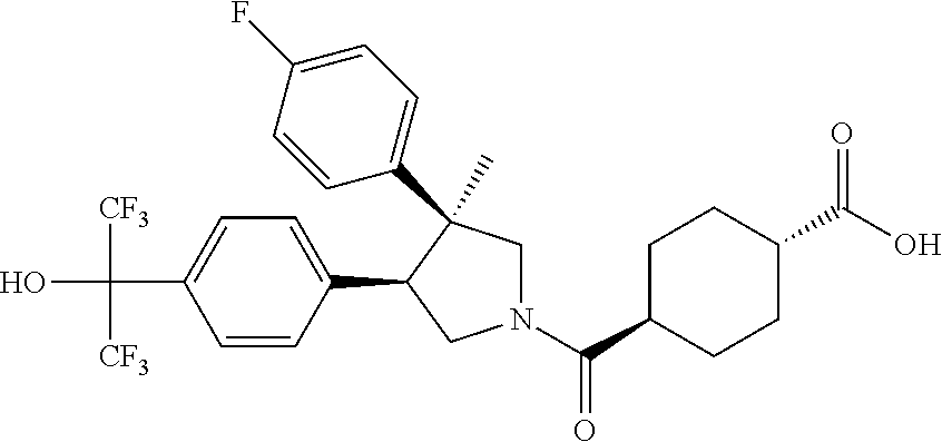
OC(C1=CC=C(C2CN(C(C3CCC(C(O)=O)CC3)=O)CC2(C)C2=CC=C(F)C=C2)C=C1)([CF3])[CF3]
